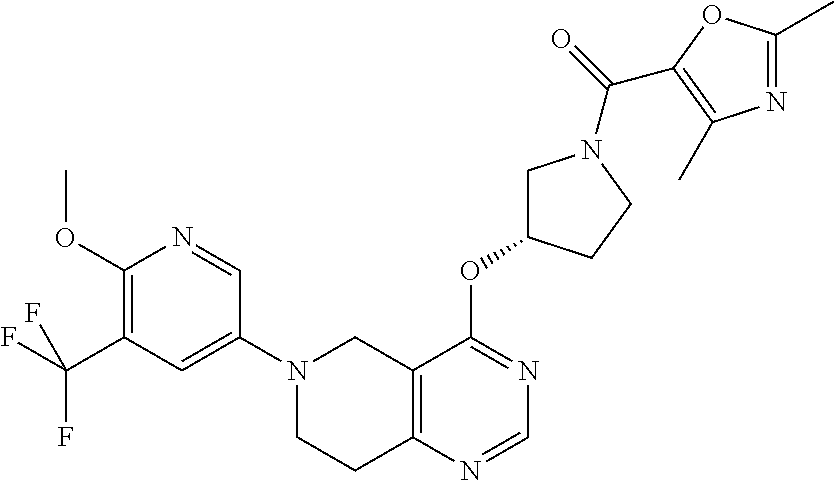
C1(N2CCC3=C(C2)C(OC2CN(C(=O)C4=C(C)N=C(C)O4)CC2)=NC=N3)=CC(C(F)(F)F)=C(OC)N=C1
